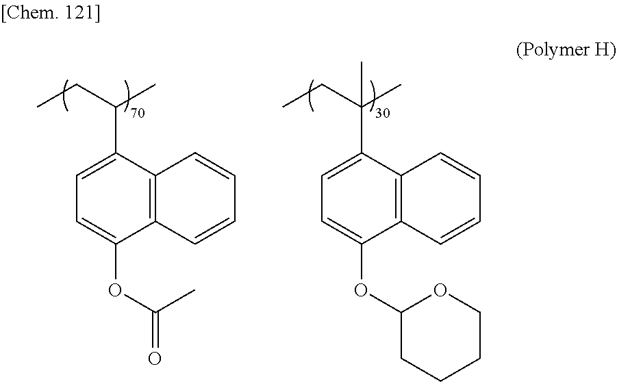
C1=C(C(CC)C)C2=C(C(OC(=O)C)=C1)C=CC=C2.C1(C(CC)(C)C)=CC=C(OC2CCCCO2)C2=C1C=CC=C2
